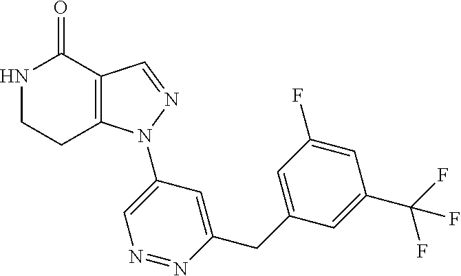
C12=C(C=NN1C1=CN=NC(CC3=CC(F)=CC(C(F)(F)F)=C3)=C1)C(=O)NCC2
